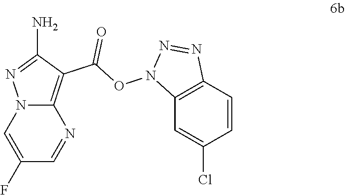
C12=C(C(ON3C4=C(C=CC(Cl)=C4)N=N3)=O)C(N)=NN1C=C(F)C=N2
